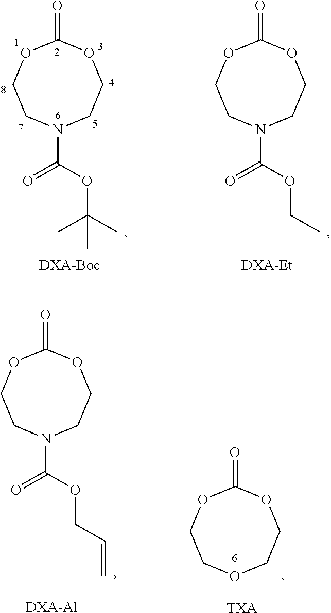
N1(C(OC(C)(C)C)=O)CCOC(=O)OCC1.[DXA-Boc].N1(C(OCC)=O)CCOC(=O)OCC1.[DXA-Et].N1(C(OCC=C)=O)CCOC(=O)OCC1.[DXA-Al].O1CCOC(=O)OCC1.[TXA]
